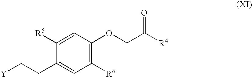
[R6]C1=C(OCC([R4])=O)C=C([R5])C(CC[Y])=C1
